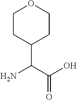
C1CC(C(C(O)=O)N)CCO1
